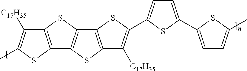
C12=C(SC(C)=C1[C17H35])C1=C(S2)C2=C(S1)C([C17H35])=C(C1=CC=C(C3=CC=C(C)S3)S1)S2
